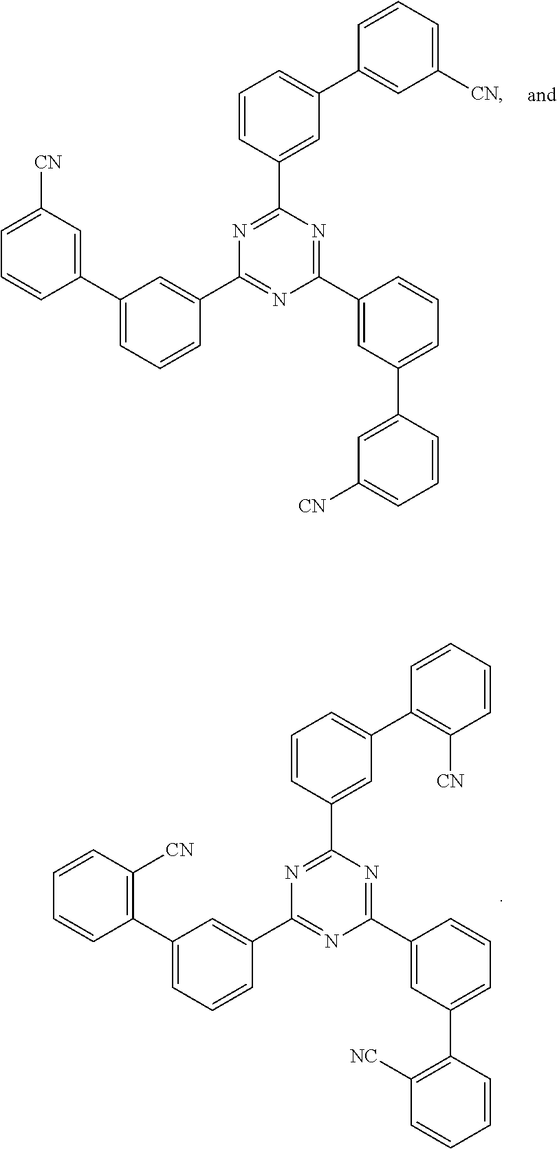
C1(C2=CC(C3=CC([CN])=CC=C3)=CC=C2)=NC(C2=CC(C3=CC([CN])=CC=C3)=CC=C2)=NC(C2=CC(C3=CC([CN])=CC=C3)=CC=C2)=N1.C1(C2=CC(C3=C([CN])C=CC=C3)=CC=C2)=NC(C2=CC(C3=C([NC])C=CC=C3)=CC=C2)=NC(C2=CC(C3=C([CN])C=CC=C3)=CC=C2)=N1
